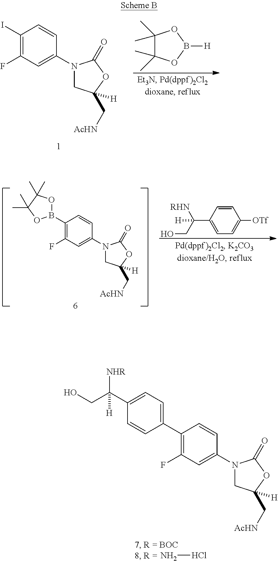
C1(C2=CC=C(C(CO)([NHR])[H])C=C2)=C(F)C=C(N2CC(C[AcHN])([H])OC2=O)C=C1.NCl.C1(I)=C(F)C=C(N2CC(C[AcHN])([H])OC2=O)C=C1.C1(C)(C)C(C)(C)OB([H])O1.C1=CC(C([RHN])(CO)[H])=CC=C1[OTf].C1(B2OC(C)(C)C(C)(C)O2)=C(F)C=C(N2CC(C[AcHN])([H])OC2=O)C=C1
